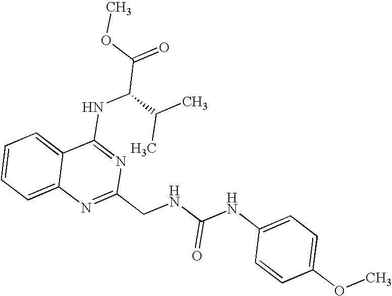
C12=CC=CC=C1N=C(CNC(NC1=CC=C(OC)C=C1)=O)N=C2NC(C(=O)OC)C(C)C
